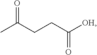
CC(CCC([OH])=O)=O
